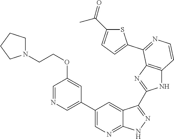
C1=NC=C(C2=CN=C3C(=C2)C(C2=NC4=C(N2)C=CN=C4C2=CC=C(C(=O)C)S2)=N[N H]3)C=C1OCCN1CCCC1
